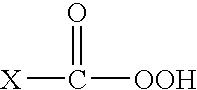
[X]C([OOH])=O
